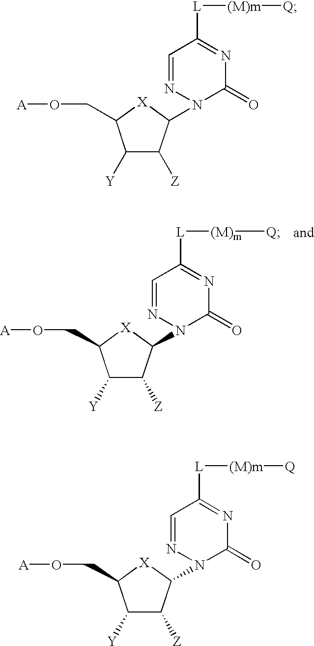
C1([Y])C([Z])C(N2N=CC([L][(M)m][Q])=NC2=O)[X]C1CO[A].C1([Y])C([Z])C(N2N=CC([L][(M)m][Q])=NC2=O)[X]C1CO[A].C1([Y])C([Z])C(N2N=CC([L][(M)m][Q])=NC2=O)[X]C1CO[A]
